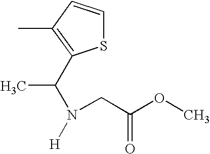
CC1=C(C(N([H])CC(OC)=O)C)SC=C1
